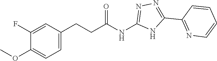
C(C(NC1=NN=C(C2=NC=CC=C2)N1)=O)CC1=CC=C(OC)C(F)=C1
